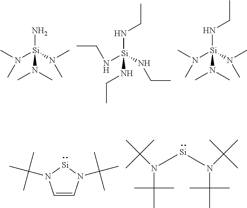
CN([Si](N(C)C)(N)N(C)C)C.C(N[Si](NCC)(NCC)NCC)C.CN([Si](N(C)C)(NCC)N(C)C)C.C1=CN(C(C)(C)C)[Si]N1C(C)(C)C.N(C(C)(C)C)([Si]N(C(C)(C)C)C(C)(C)C)C(C)(C)C
